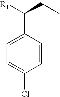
C1=C(C([R1])CC)C=CC(Cl)=C1
